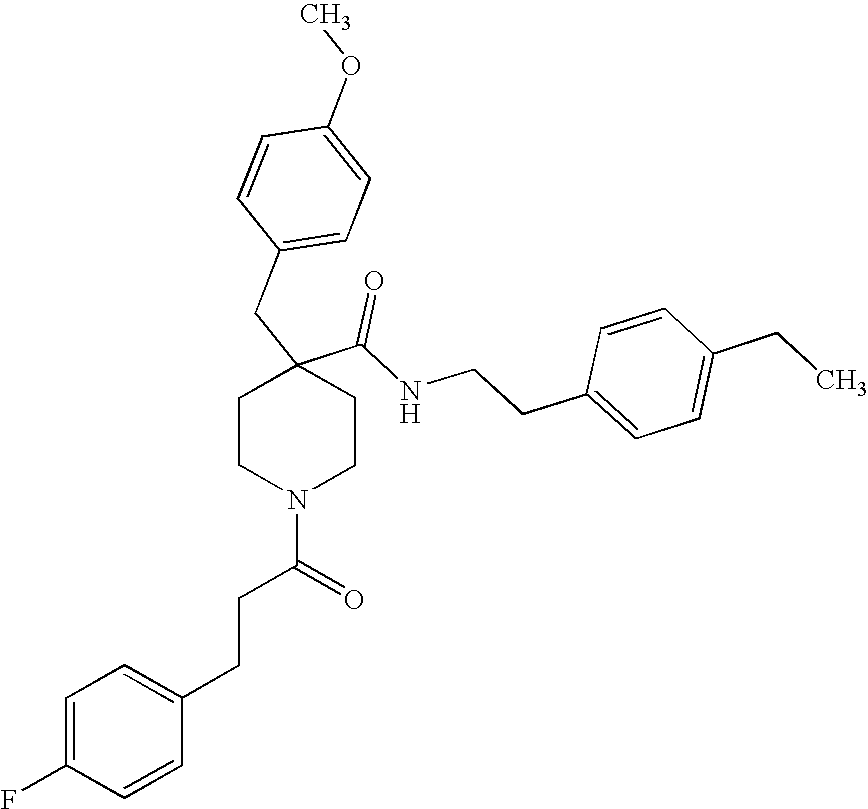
C1=C(F)C=CC(CCC(=O)N2CCC(C(=O)NCCC3=CC=C(CC)C=C3)(CC3=CC=C(OC)C=C3)CC2)=C1
